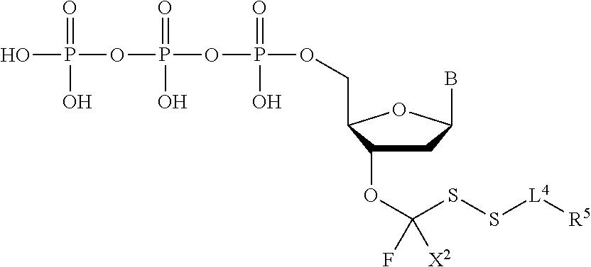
OP(OP(OP(OCC1C(OC(SS[L4][R5])([X2])F)CC(B)O1)(=O)O)(=O)O)(=O)O
